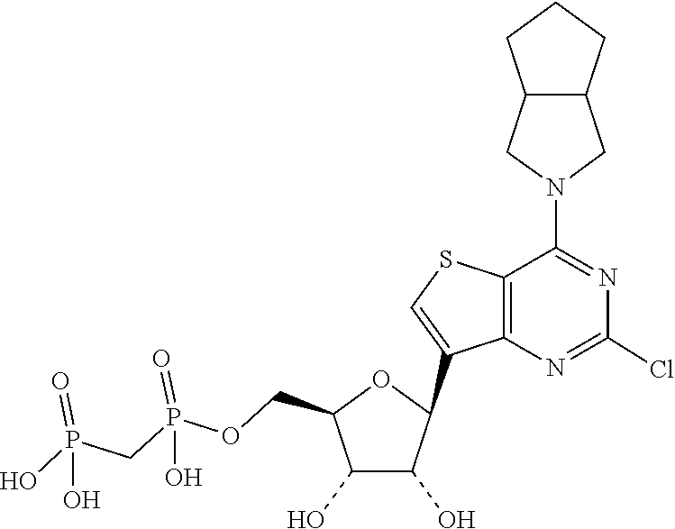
C1(C2C(O)C(O)C(COP(=O)(O)CP(=O)(O)O)O2)=CSC2=C1N=C(Cl)N=C2N1CC2C(C1)CCC2
